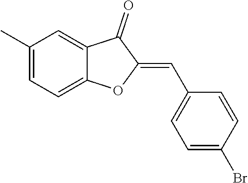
C1(C)=CC=C2C(=C1)C(=O)C(=CC1=CC=C(Br)C=C1)O2
